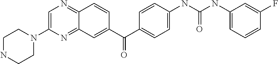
C1=C(N2CCNCC2)N=C2C(=N1)C=CC(C(C1=CC=C(NC(NC3=CC=CC(F)=C3)=O)C=C1)=O)=C2
